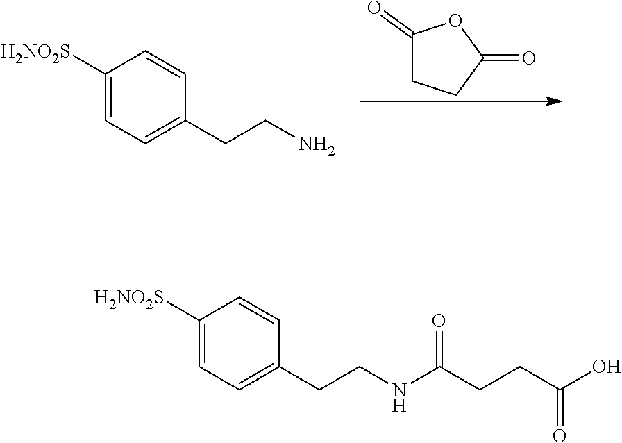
C1(=O)CCC(=O)O1.C1([H2NO2S])=CC=C(CCN)C=C1.C1([H2NO2S])=CC=C(CCNC(CCC(O)=O)=O)C=C1
